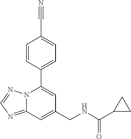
C1=CC(C2=CC(CNC(C3CC3)=O)=CC3=NC=NN23)=CC=C1C#N
